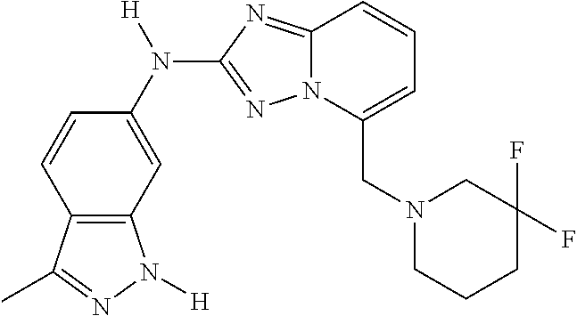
C12=C(C=C(N([H])C3=NN4C(=N3)C=CC=C4CN3CCCC(F)(F)C3)C=C1)N([H])N=C2C
